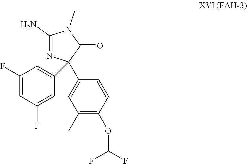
C1(F)=CC(F)=CC(C2(C3=CC(C)=C(OC(F)F)C=C3)N=C(N)N(C)C2=O)=C1
